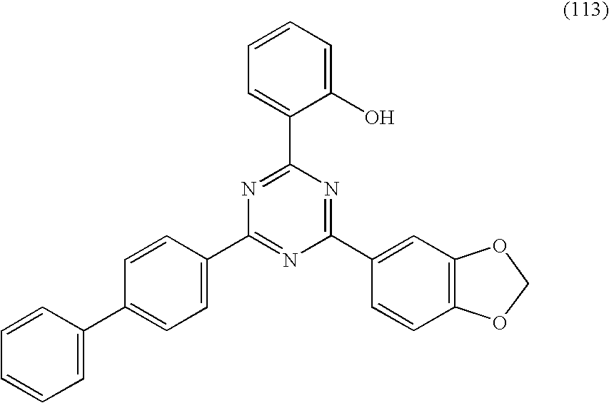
C1=C(C2=CC=C(C3=NC(C4=CC5=C(C=C4)OCO5)=NC(C4=CC=CC=C4O)=N3)C=C2)C=CC=C1
